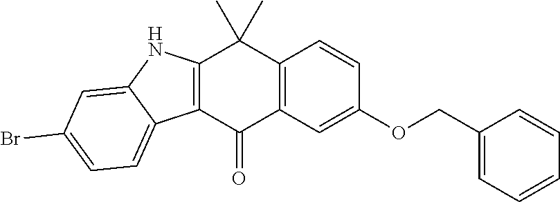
C12=C(C=C(OCC3=CC=CC=C3)C=C1)C(=O)C1=C(C2(C)C)NC2=CC(Br)=CC=C12
